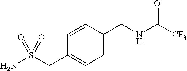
NS(CC1=CC=C(CNC([CF3])=O)C=C1)(=O)=O
